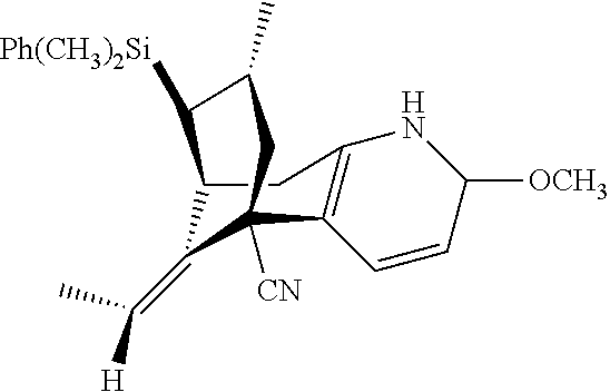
C12C(=C([H])C)C([CN])(C3=C(C1)NC([OCH3])C=C3)CC(C)C2[Ph(CH3)2Si]
